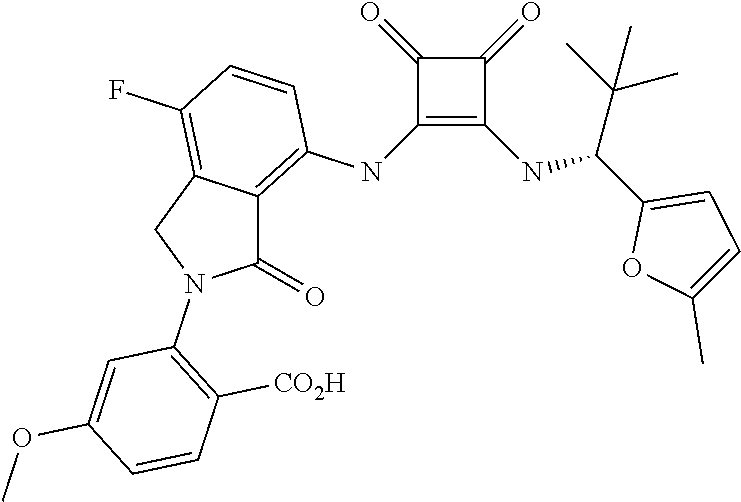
C1(NC2=C3C(=C(F)C=C2)CN(C2=C([CO2H])C=CC(OC)=C2)C3=O)=C(NC(C2=CC=C(C)O2)C(C)(C)C)C(=O)C1=O
